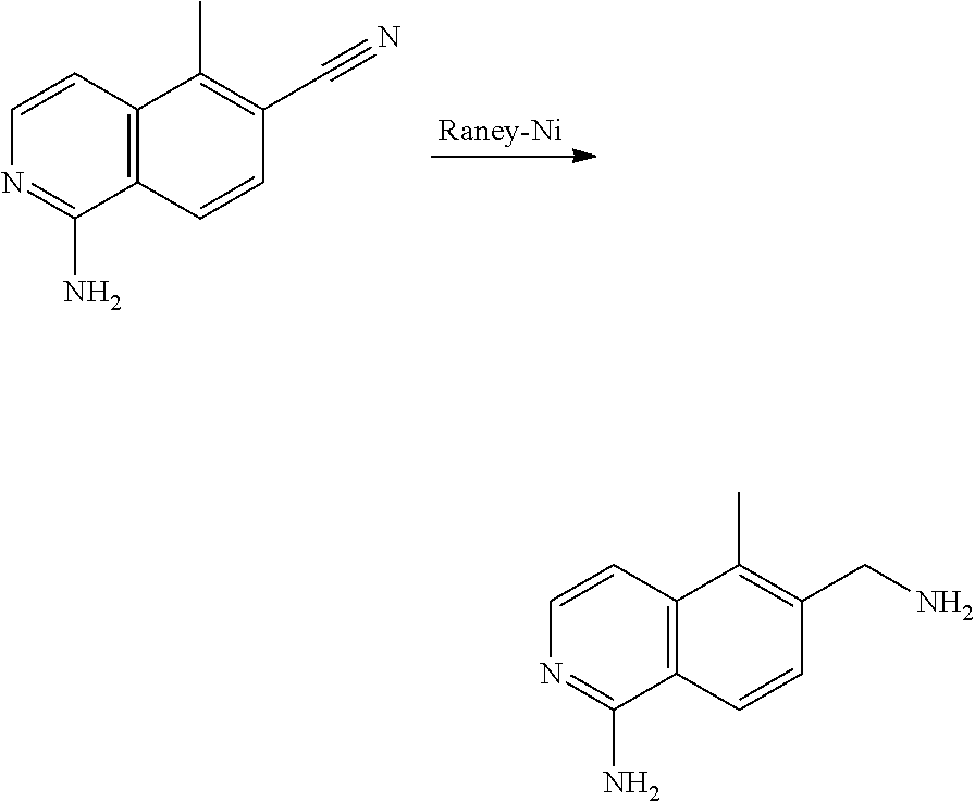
C12=C(C=CN=C1N)C(C)=C(C#N)C=C2.C12=C(C=CN=C1N)C(C)=C(CN)C=C2
